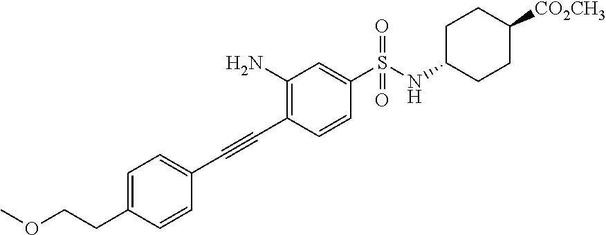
COCCC1=CC=C(C#CC2=C(N)C=C(S(NC3CCC([CO2CH3])CC3)(=O)=O)C=C2)C=C1
